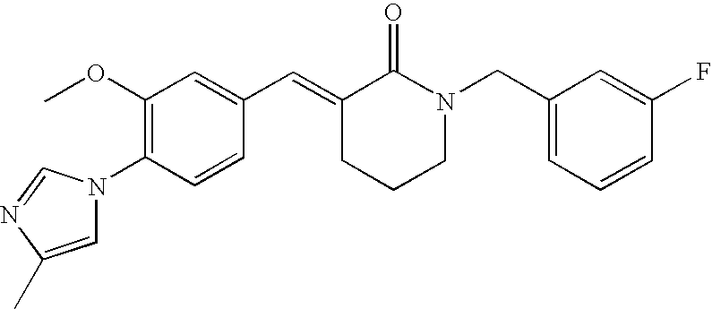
C1(OC)=C(N2C=C(C)N=C2)C=CC(C=C2CCCN(CC3=CC=CC(F)=C3)C2=O)=C1
